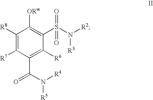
C1([R8])=C([R7])C(C(N([R4])[R5])=O)=C([R6])C(S(N([R2])[R3])(=O)=O)=C1[ORw]
